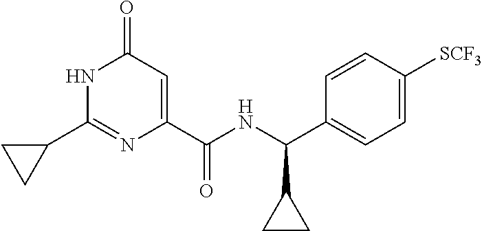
C1(=O)C=C(C(NC(C2=CC=C([SCF3])C=C2)C2CC2)=O)N=C(C2CC2)N1
